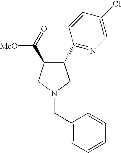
C1(CN2CC(C(=O)[MeO])C(C3=NC=C(Cl)C=C3)C2)=CC=CC=C1
